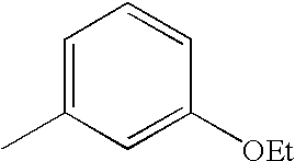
C1=C(C)C=C([OEt])C=C1
